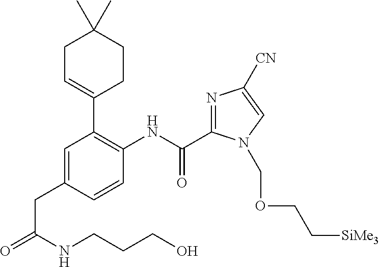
C1=C(CC(=O)NCCCO)C=CC(NC(C2=NC([CN])=CN2COCC[SiMe3])=O)=C1C1=CCC(C)(C)CC1
